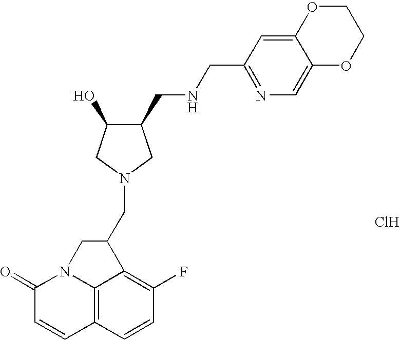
C12=C3C=CC(F)=C1C(CN1CC(O)C(CNCC4=NC=C5C(=C4)OCCO5)C1)CN2C(=O)C=C3.Cl
